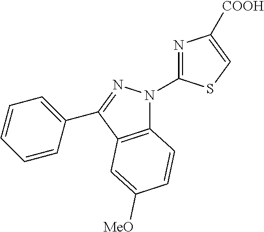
C12=C(C(C3=CC=CC=C3)=NN1C1=NC([COOH])=CS1)C=C([MeO])C=C2
